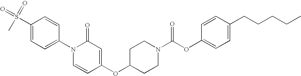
C1=CC(N2C=CC(OC3CCN(C(OC4=CC=C(CCCCC)C=C4)=O)CC3)=CC2=O)=CC=C1S(C)(=O)=O
